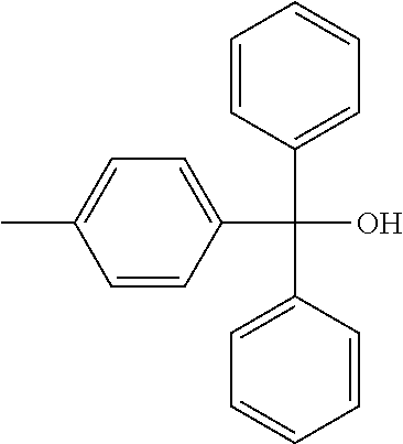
C1=CC(C(C2=CC=CC=C2)(O)C2=CC=C(C)C=C2)=CC=C1
